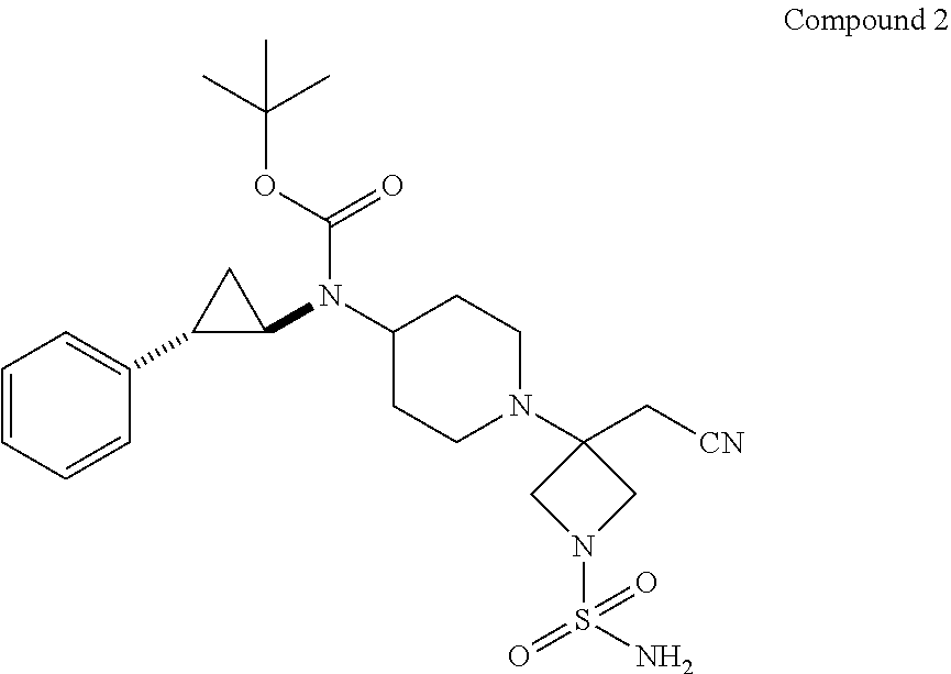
C1=CC=CC(C2C(N(C3CCN(C4(C[CN])CN(S(N)(=O)=O)C4)CC3)C(OC(C)(C)C)=O)C2)=C1
